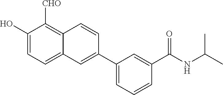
C1(O)=CC=C2C(=C1[CHO])C=CC(C1=CC=CC(C(NC(C)C)=O)=C1)=C2
